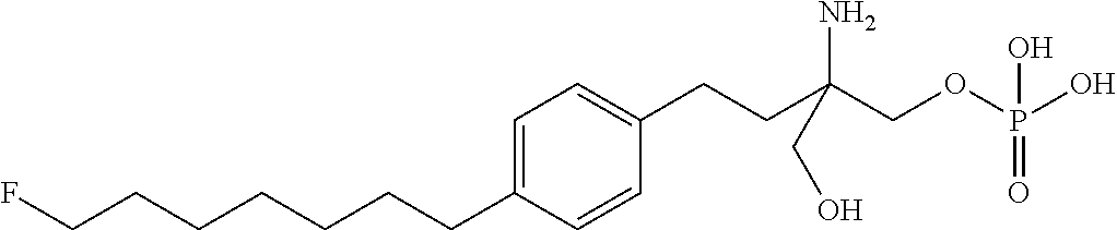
C(CCCCCC1=CC=C(CCC(COP(O)(=O)O)(N)CO)C=C1)CF
